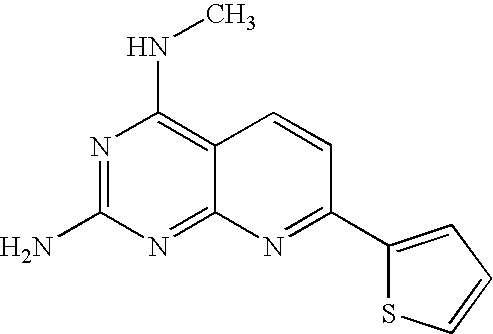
N1=C(N)N=C2C(=C1NC)C=CC(C1=CC=CS1)=N2
